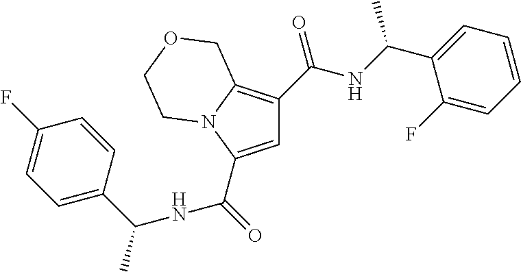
C1=C(C(=O)NC(C2=CC=C(F)C=C2)C)N2C(=C1C(NC(C1=CC=CC=C1F)C)=O)COCC2
